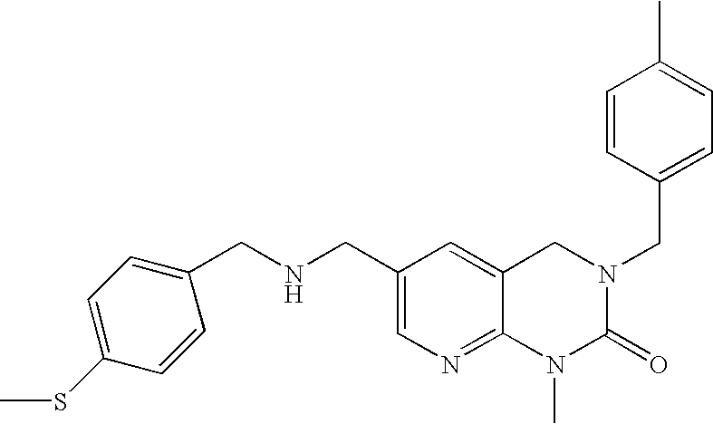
C(C1=CN=C2C(=C1)CN(CC1=CC=C(C)C=C1)C(=O)N2C)NCC1=CC=C(SC)C=C1
